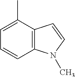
C1=C(C)C2=C(C=C1)N(C)C=C2
